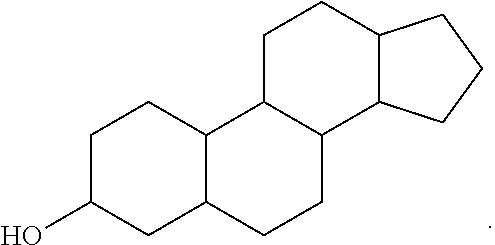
C1C(O)CC2C(C1)C1C(CC2)C2C(CC1)CCC2
